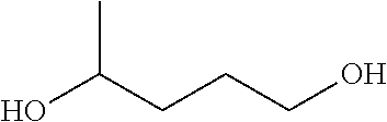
OC(CCCO)C
